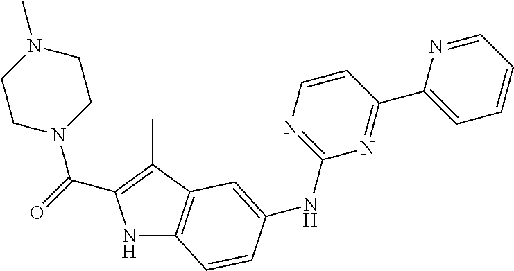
C1CN(C(=O)C2=C(C)C3=C(N2)C=CC(NC2=NC=CC(C4=CC=CC=N4)=N2)=C3)CCN1C
